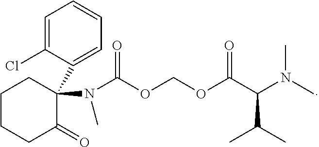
C1CCC(=O)C(C2=CC=CC=C2Cl)(N(C)C(OCOC(C(N(C)C)C(C)C)=O)=O)C1
